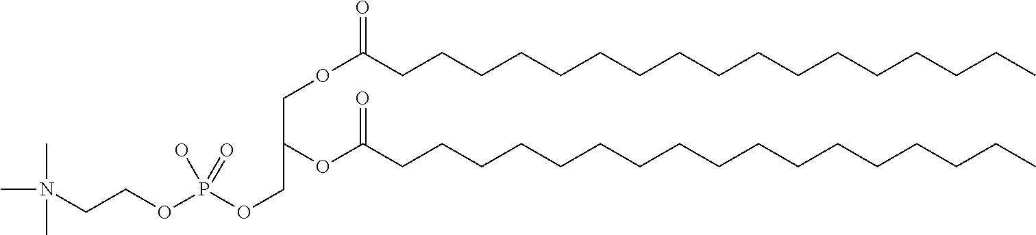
CN(C)(C)CCOP(OCC(COC(CCCCCCCCCCCCCCCCC)=O)OC(CCCCCCCCCCCCCCCCC)=O)(O)=O
